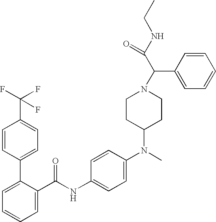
C1=C(C(NC2=CC=C(N(C3CCN(C(C(NCC)=O)C4=CC=CC=C4)CC3)C)C=C2)=O)C(C2=CC=C(C(F)(F)F)C=C2)=CC=C1
